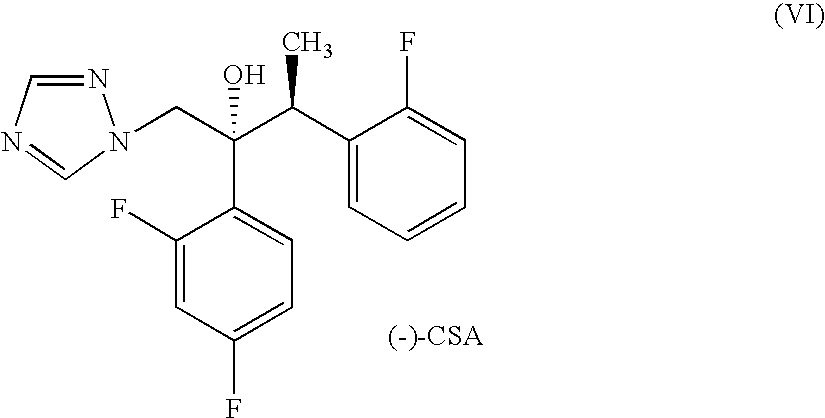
C1(F)=CC(F)=CC=C1C(CN1N=CN=C1)(C(C1=CC=CC=C1F)C)O
